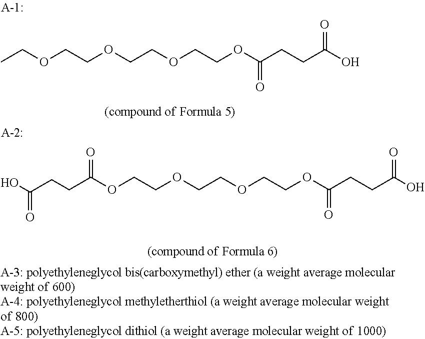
CCOCCOCCOCCOC(CCC(O)=O)=O.C(OCCOCCOCCOC(CCC(=O)O)=O)(=O)CCC(=O)O
